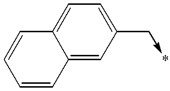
C1=CC2=CC(C->*)=CC=C2C=C1
